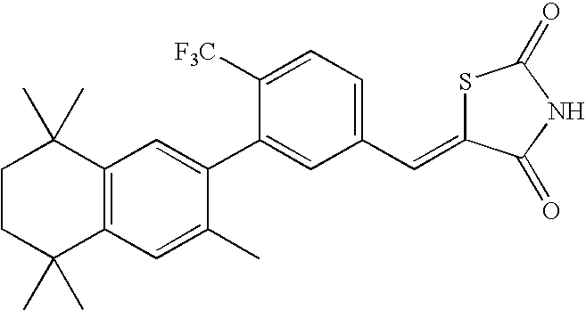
C1CC(C)(C)C2=C(C1(C)C)C=C(C1=CC(C=C3SC(=O)NC3=O)=CC=C1[F3C])C(C)=C2
